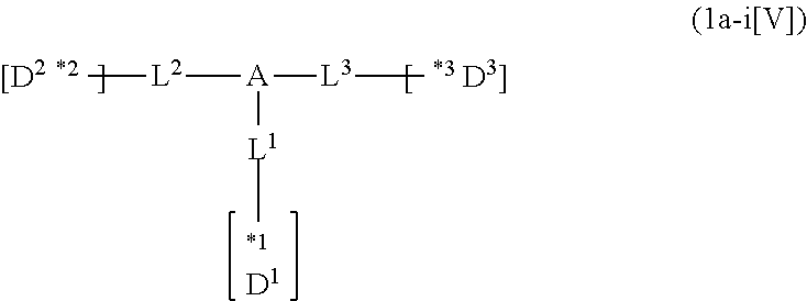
C[L2][A]([L1]C)[L3]C.[D1]
